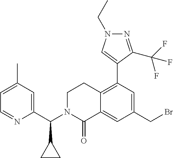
C1(CBr)=CC(C2=CN(CC)N=C2C(F)(F)F)=C2C(=C1)C(=O)N(C(C1=CC(C)=CC=N1)C1CC1)CC2
